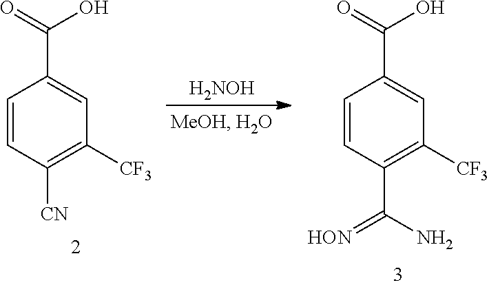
C1=CC([CN])=C([CF3])C=C1C(=O)O.[H2NOH].C1=CC(C(N)=[HON])=C([CF3])C=C1C(=O)O
